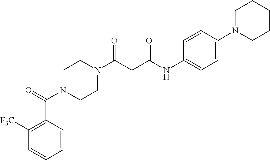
C1=CC(C(=O)N2CCN(C(CC(NC3=CC=C(N4CCCCC4)C=C3)=O)=O)CC2)=C([F3C])C=C1
